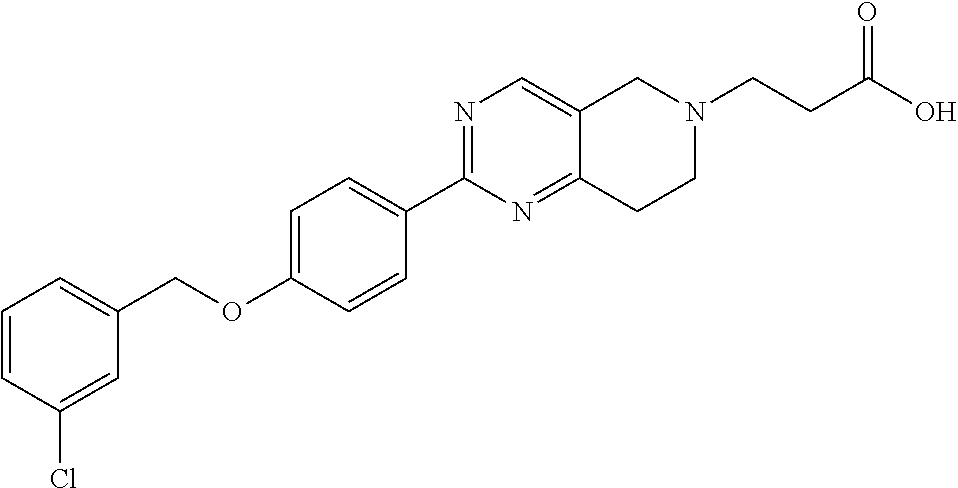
C1=CC(Cl)=CC(COC2=CC=C(C3=NC=C4C(=N3)CCN(CCC(O)=O)C4)C=C2)=C1
